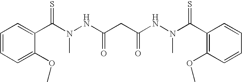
C1=CC=C(OC)C(C(N(NC(CC(NN(C(C2=C(OC)C=CC=C2)=S)C)=O)=O)C)=S)=C1
